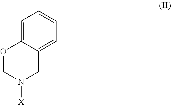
C1=C2C(=CC=C1)CN([X])CO2
